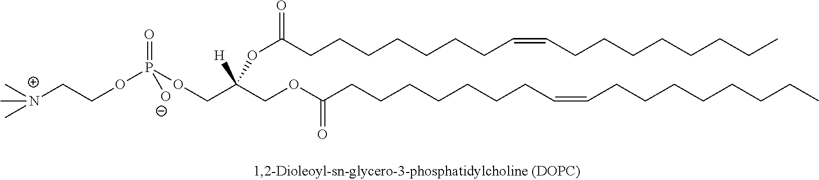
C[N+](CCOP(OCC(COC(CCCCCCCC=CCCCCCCCC)=O)([H])OC(CCCCCCCC=CCCCCCCCC)=O)(=O)[O-])(C)C
